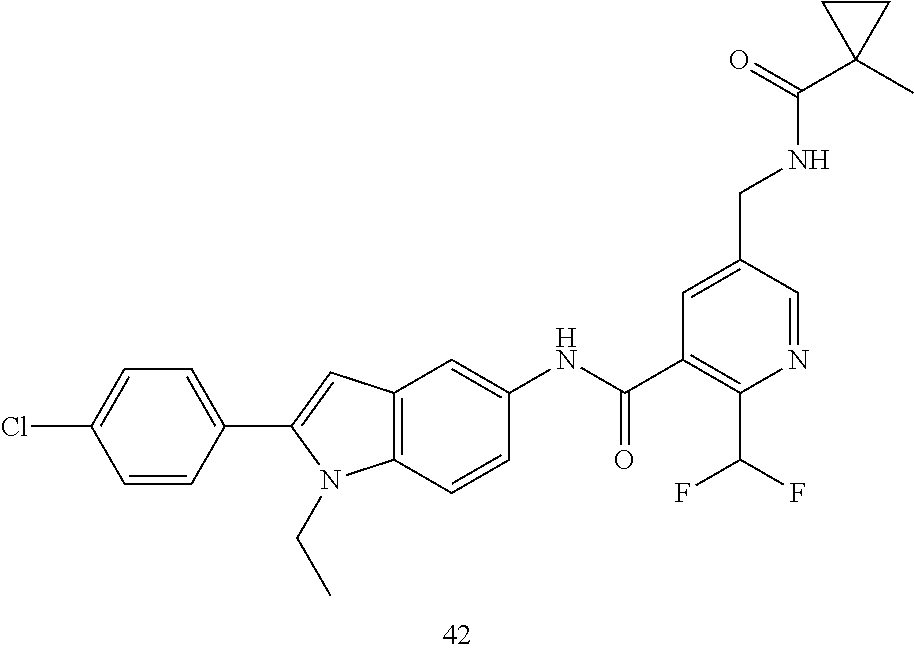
C1=C(CNC(=O)C2(C)CC2)C=NC(C(F)F)=C1C(NC1=CC2=C(C=C1)N(CC)C(C1=CC=C(Cl)C=C1)=C2)=O
